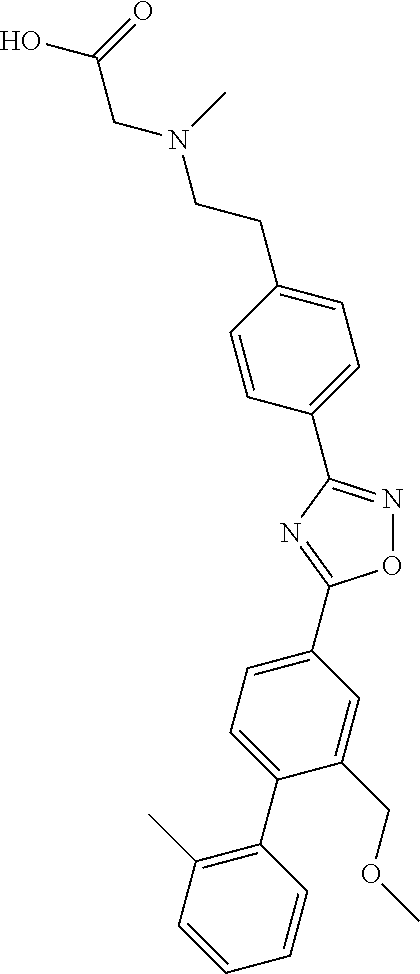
O1N=C(C2=CC=C(CCN(C)CC(=O)O)C=C2)N=C1C1=CC=C(C2=C(C)C=CC=C2)C(COC)=C1
